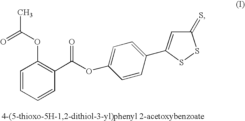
C1=CC=CC(C(=O)OC2=CC=C(C3=CC(=S)SS3)C=C2)=C1OC(C)=O
